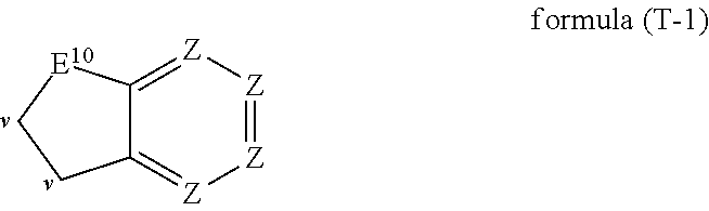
C12=[Z][Z]=[Z][Z]=C1CC[E10]2
